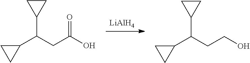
[LiAlH4].C1(C(CC(O)=O)C2CC2)CC1.C1(C(CCO)C2CC2)CC1
